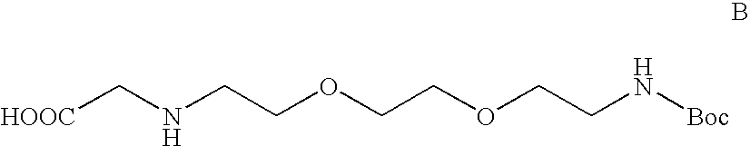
[HOOC]CNCCOCCOCCN[Boc]
